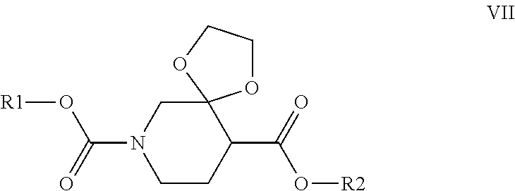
N1(C(=O)O[R1])CCC(C(=O)O[R2])C2(C1)OCCO2
